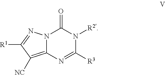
N12C(=C([NC])C([R1])=N1)N=C([R3])N([R2])C2=O
